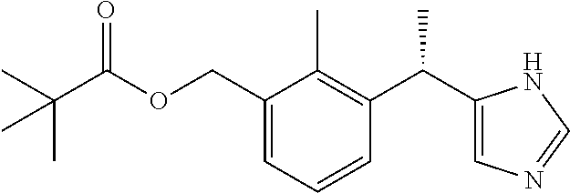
C1(COC(=O)C(C)(C)C)=CC=CC(C(C2=CN=CN2)C)=C1C
